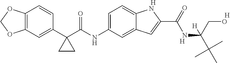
C12=C(C=C(C3(C(NC4=CC=C5C(=C4)C=C(C(NC(C(C)(C)C)(CO)[H])=O)N5)=O)CC3)C=C1)OCO2.[H].[H].[H]
